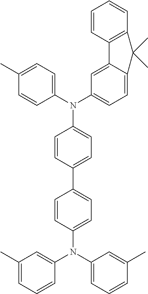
C1=CC(N(C2=CC(C)=CC=C2)C2=CC=CC(C)=C2)=CC=C1C1=CC=C(N(C2=CC=C(C)C=C2)C2=CC=C3C(=C2)C2=C(C=CC=C2)C3(C)C)C=C1
